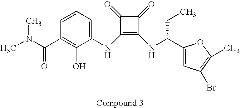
C1(NC2=CC=CC(C(=O)N(C)C)=C2O)=C(NC(C2=CC(Br)=C(C)O2)CC)C(=O)C1=O
